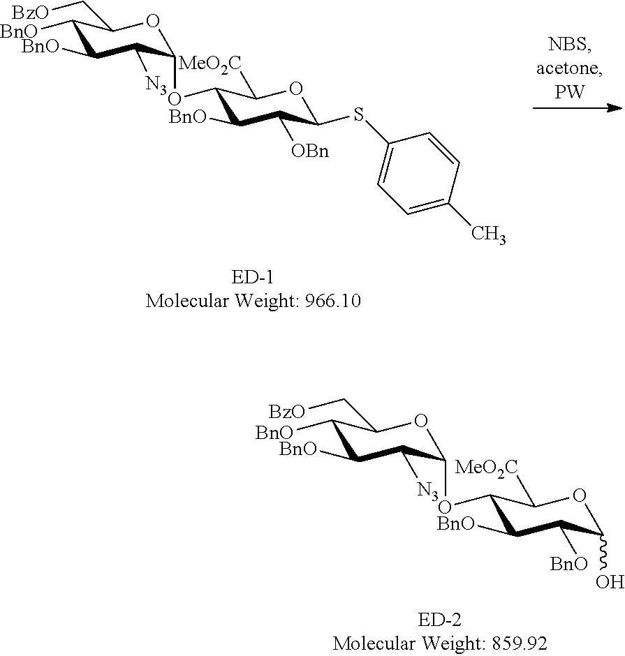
C1(OC2C([N3])C([BnO])C([BnO])C(C[BzO])O2)C([BnO])C([OBn])C(SC2=CC=C(C)C=C2)OC1[MeO2C].C1(OC2C([N3])C([BnO])C([BnO])C(C[BzO])O2)C([BnO])C([BnO])C(O)OC1[MeO2C]
